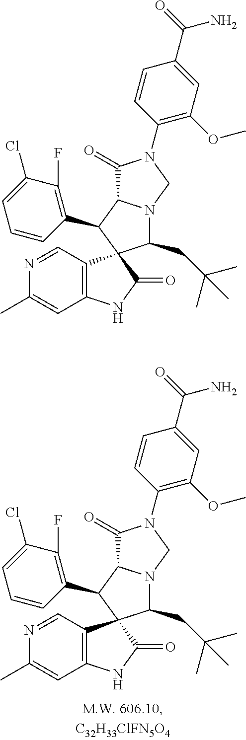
C12=C(C=NC(C)=C1)C1(C(=O)N2)C(CC(C)(C)C)N2C(C1C1=C(F)C(Cl)=CC=C1)C(=O)N(C1=C(OC)C=C(C(=O)N)C=C1)C2.C12=C(C=NC(C)=C1)C1(C(=O)N2)C(CC(C)(C)C)N2C(C1C1=C(F)C(Cl)=CC=C1)C(=O)N(C1=C(OC)C=C(C(=O)N)C=C1)C2
